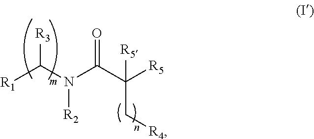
[R1]C(N(C(C([R5])([R5])C[R4])=O)[R2])[R3]
